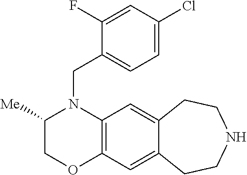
C(N1C([Me])COC2=C1C=C1C(=C2)CCNCC1)C1=CC=C(Cl)C=C1F
